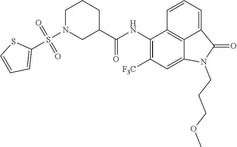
C1(NC(C2CCCN(S(C3=CC=CS3)(=O)=O)C2)=O)=C([F3C])C=C2C3=C1C=CC=C3C(=O)N2CCCOC
